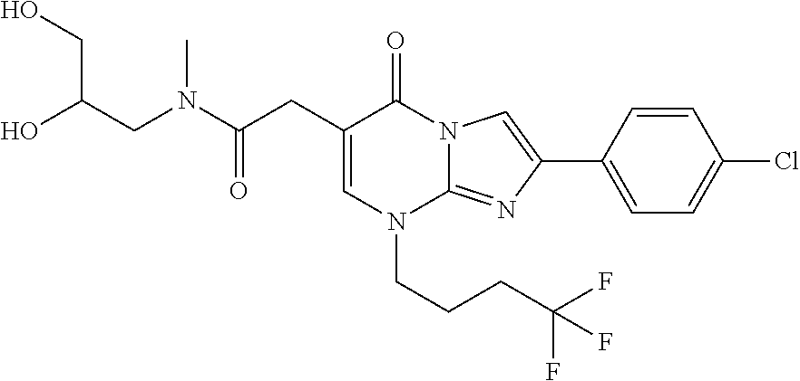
C1=C(CC(N(CC(O)CO)C)=O)C(=O)N2C(=NC(C3=CC=C(Cl)C=C3)=C2)N1CCCC(F)(F)F
